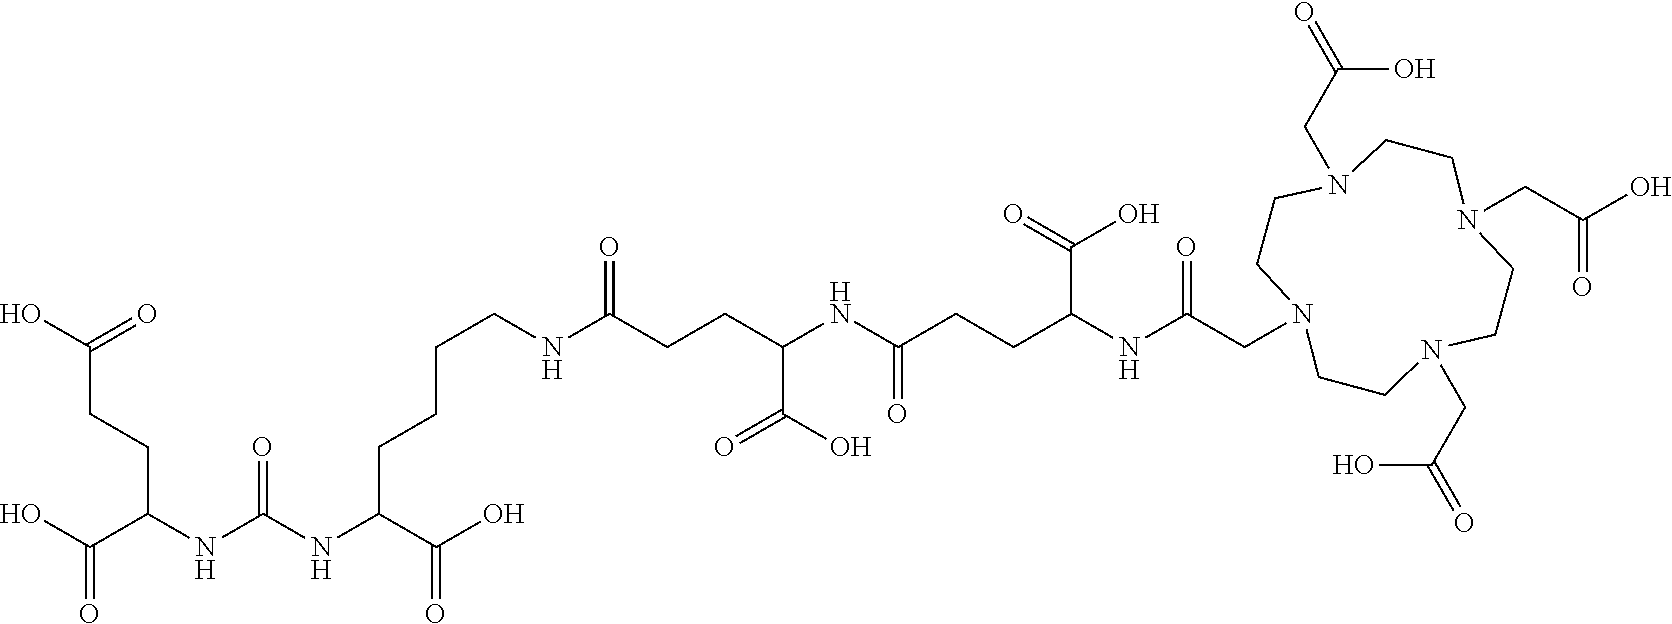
C(CNC(CCC(NC(CCC(NC(CN1CCN(CC(=O)O)CCN(CC(O)=O)CCN(CC(=O)O)CC1)=O)C(O)=O)=O)C(O)=O)=O)CCC(NC(NC(C(O)=O)CCC(O)=O)=O)C(O)=O
